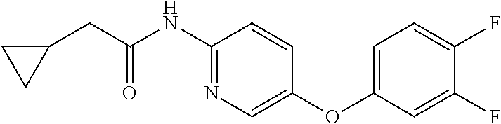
C(C(NC1=NC=C(OC2=CC=C(F)C(F)=C2)C=C1)=O)C1CC1
